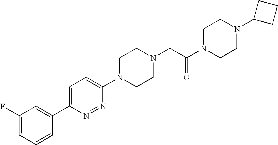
C1=C(C2=CC(F)=CC=C2)N=NC(N2CCN(CC(N3CCN(C4CCC4)CC3)=O)CC2)=C1
